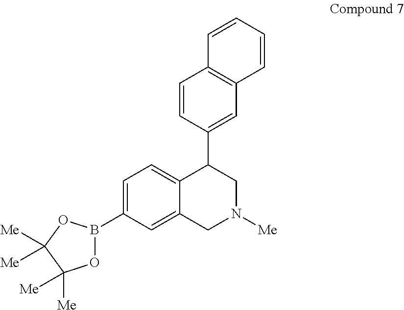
B1(C2=CC=C3C(=C2)CN([Me])CC3C2=CC3=C(C=C2)C=CC=C3)OC([Me])([Me])C([Me])([Me])O1
